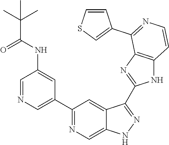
C1=NC=C(C2=NC=C3C(=C2)C(C2=NC4=C(N2)C=CN=C4C2=CSC=C2)=NN3)C=C1NC(C(C)(C)C)=O
